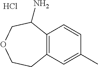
Cl.C12=C(C=CC(C)=C1)C(N)COCC2
